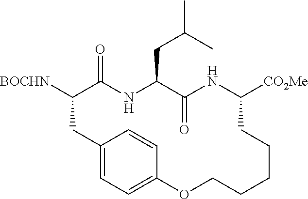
[BOCHN]C1C(=O)NC(CC(C)C)C(=O)NC([CO2Me])CCCCCOC2=CC=C(C1)C=C2
